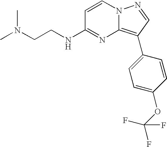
N(CCNC1=NC2=C(C3=CC=C(OC(F)(F)F)C=C3)C=NN2C=C1)(C)C
